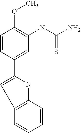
C1=CC(C2=CC3=C(N2)C=CC=C3)=CC(NC(N)=S)=C1OC
